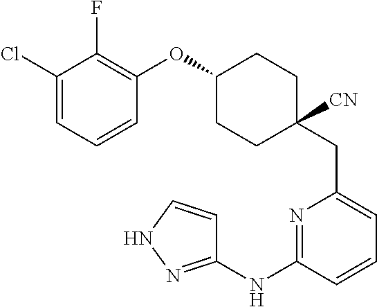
N1=C(NC2=NNC=C2)C=CC=C1CC1([CN])CCC(OC2=C(F)C(Cl)=CC=C2)CC1
